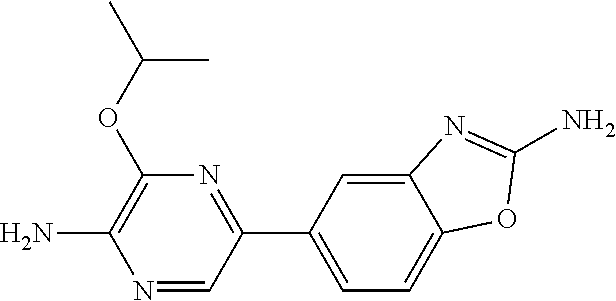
N1=CC(C2=CC=C3C(=C2)N=C(N)O3)=NC(OC(C)C)=C1N
